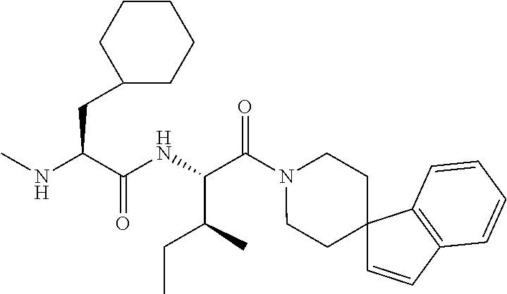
N(C(C(NC(C(N1CCC2(CC1)C=CC1=C2C=CC=C1)=O)C(C)CC)=O)CC1CCCCC1)C
